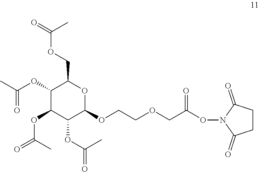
C1(OC(C)=O)C(OC(C)=O)C(OC(=O)C)C(OCCOCC(ON2C(=O)CCC2=O)=O)OC1COC(=O)C
